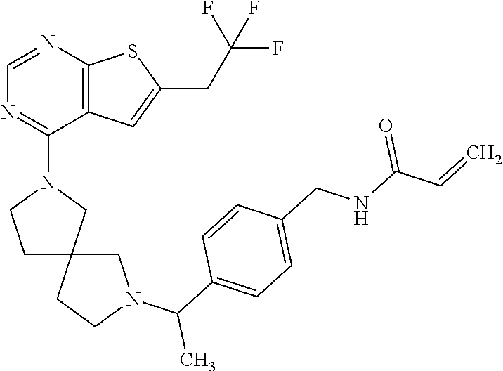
C1=NC2=C(C(N3CCC4(C3)CCN(C(C)C3=CC=C(CNC(C=C)=O)C=C3)C4)=N1)C=C(CC(F)(F)F)S2
